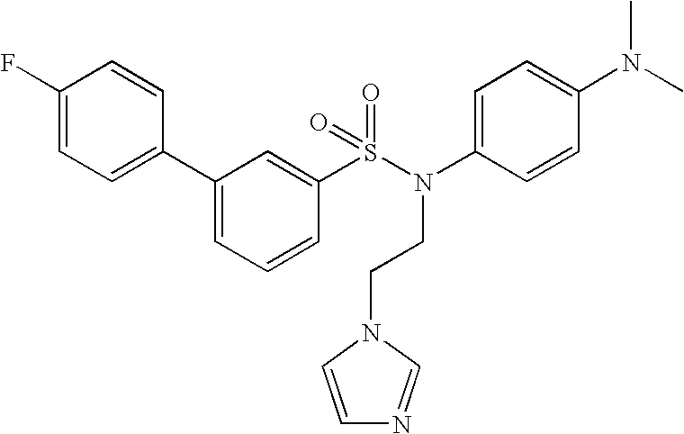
C1(F)=CC=C(C2=CC=CC(S(N(C3=CC=C(N(C)C)C=C3)CCN3C=NC=C3)(=O)=O)=C2)C=C1
